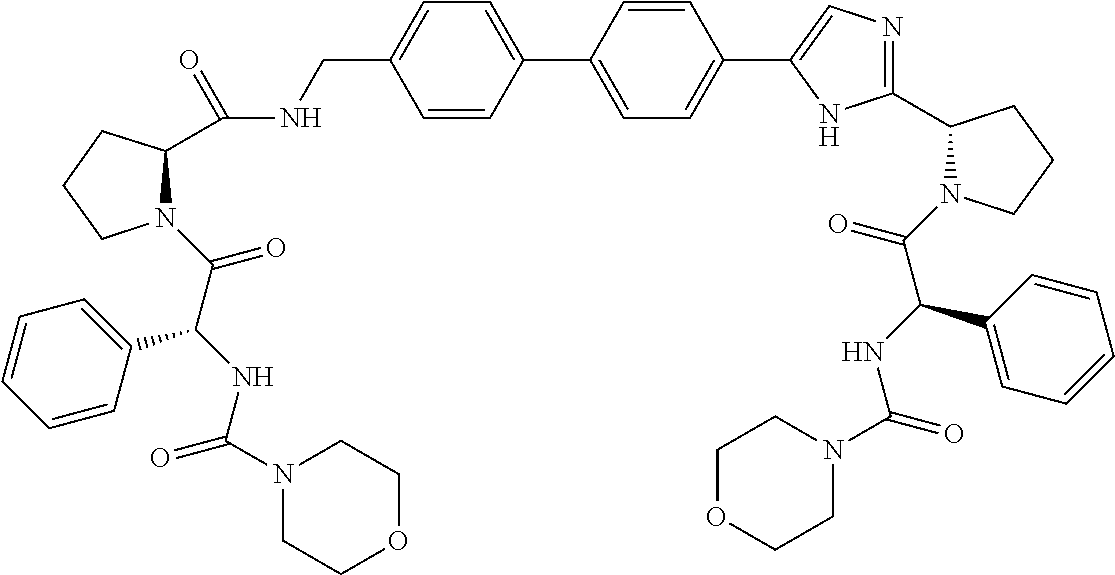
C1=CC(C2=CC=C(C3=CN=C(C4N(C(=O)C(NC(=O)N5CCOCC5)C5=CC=CC=C5)CCC4)N3)C=C2)=CC=C1CNC(C1N(C(=O)C(NC(N2CCOCC2)=O)C2=CC=CC=C2)CCC1)=O
